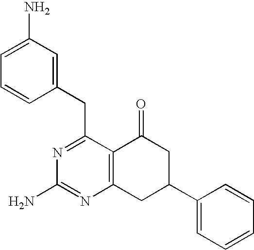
C1(C2CC(=O)C3=C(C2)N=C(N)N=C3CC2=CC(N)=CC=C2)=CC=CC=C1
